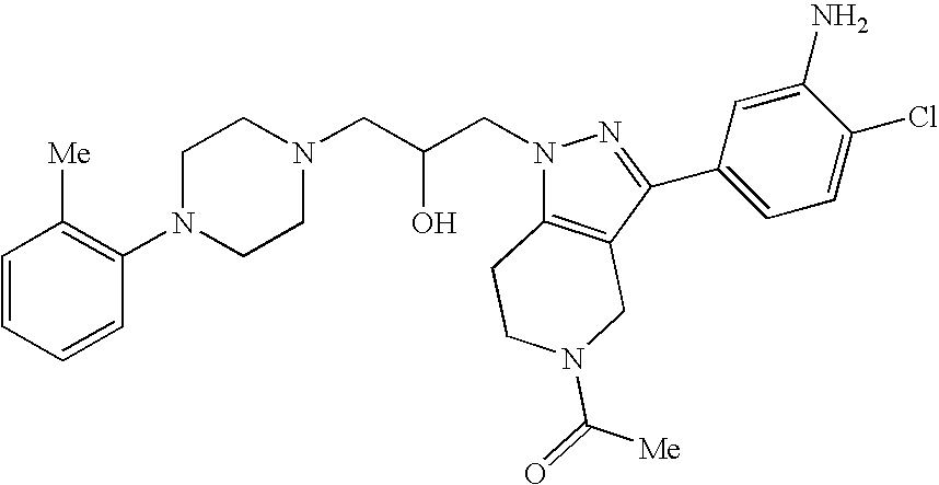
C1=CC=CC(N2CCN(CC(CN3C4=C(C(C5=CC=C(Cl)C(N)=C5)=N3)CN(C([Me])=O)CC4)O)CC2)=C1[Me]
